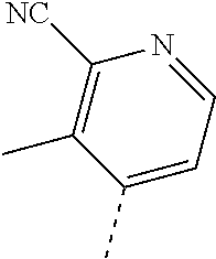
C1(C)=CC=NC([NC])=C1C
